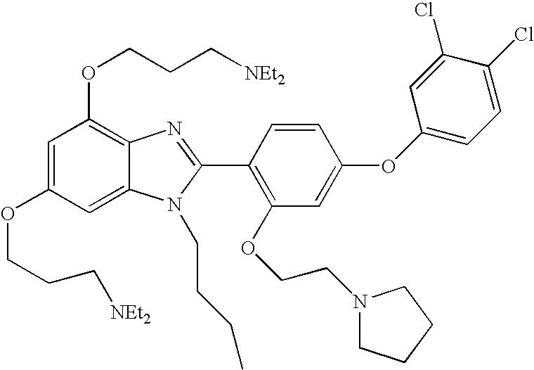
C1=C(OCCC[NEt2])C=C2C(=C1OCCC[NEt2])N=C(C1=C(OCCN3CCCC3)C=C(OC3=CC=C(Cl)C(Cl)=C3)C=C1)N2CCCC
